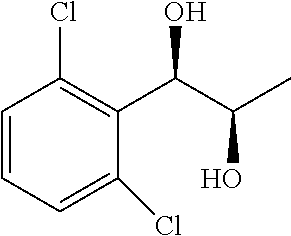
C1=CC=C(Cl)C(C(O)C(O)C)=C1Cl
